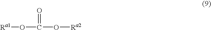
[Ra1]OC(O[Ra2])=O
